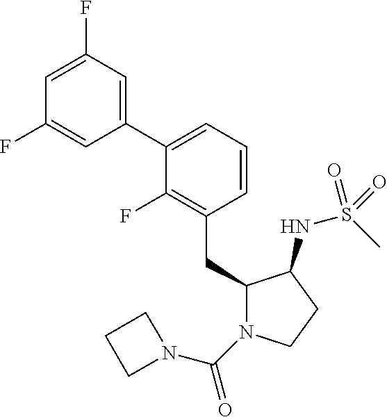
C1(CC2N(C(=O)N3CCC3)CCC2NS(C)(=O)=O)=C(F)C(C2=CC(F)=CC(F)=C2)=CC=C1
